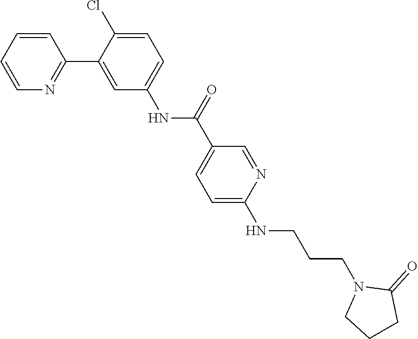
C1=CC=CN=C1C1=CC(NC(C2=CC=C(NCCCN3CCCC3=O)N=C2)=O)=CC=C1Cl
